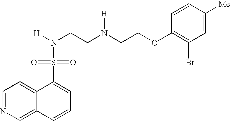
N(CCN(CCOC1=C(Br)C=C([Me])C=C1)[H])([H])S(=O)(=O)C1=CC=CC2=CN=CC=C12
